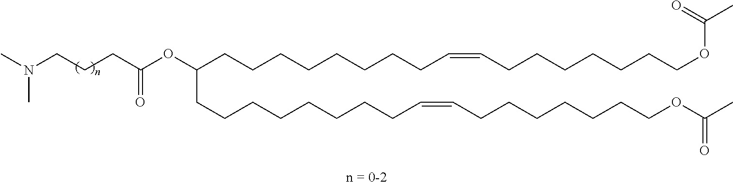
C(CCC(OC(CCCCCCCCC=CCCCCCCCOC(C)=O)CCCCCCCCC=CCCCCCCCOC(=O)C)=O)N(C)C
